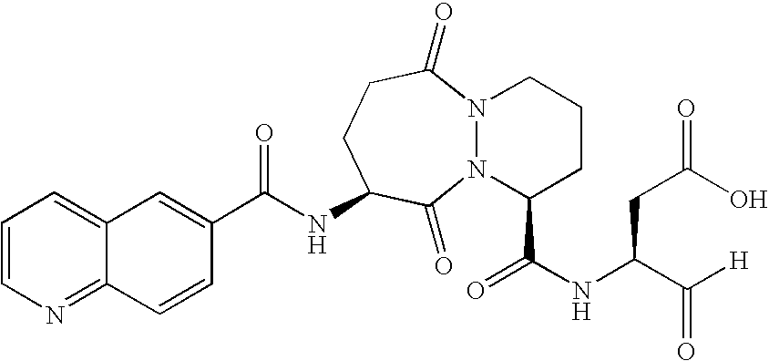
C1=CC2=NC=CC=C2C=C1C(NC1CCC(=O)N2N(C1=O)C(C(NC(C([H])=O)CC(O)=O)=O)CCC2)=O
